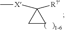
C1CC1([R7])[X]C
